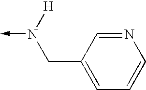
N(->C)([H])CC1=CC=CN=C1
